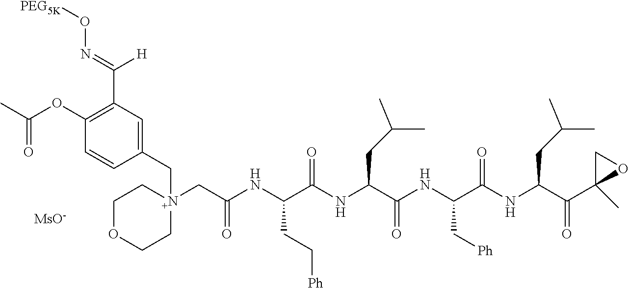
C(C1=C(OC(C)=O)C=CC(C[N+]2(CC(NC(C(NC(C(NC(C(NC(C(C3(C)OC3)=O)CC(C)C)=O)C[Ph])=O)CC(C)C)=O)CC[Ph])=O)CCOCC2)=C1)([H])=NO[PEG5K].[MsO-]
